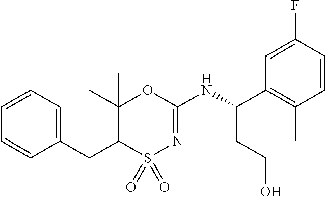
C1=CC=CC(CC2C(C)(C)OC(NC(C3=C(C)C=CC(F)=C3)CCO)=NS2(=O)=O)=C1
